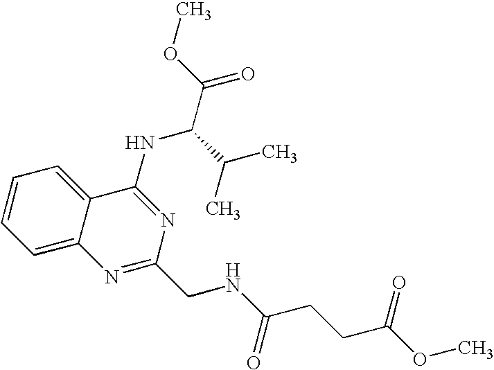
C1=CC=C2C(=C1)C(NC(C(C)C)C(=O)OC)=NC(CNC(CCC(OC)=O)=O)=N2
